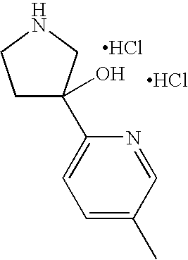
C1(C2(O)CCNC2)=CC=C(C)C=N1.Cl.Cl
